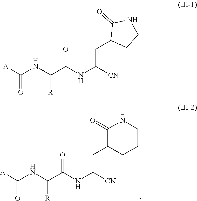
[A]C(NC(C(NC([CN])CC1CCNC1=O)=O)[R])=O.[A]C(NC(C(NC([CN])CC1CCCNC1=O)=O)[R])=O
